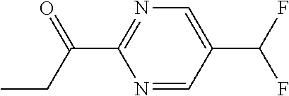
N1=CC(C(F)F)=CN=C1C(CC)=O
